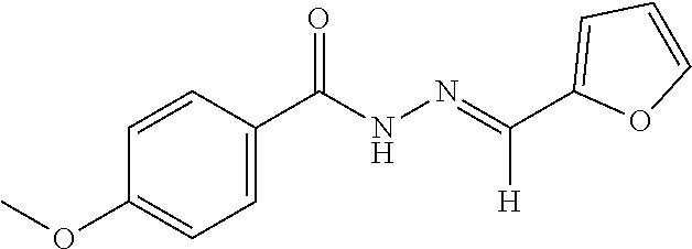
C1(C(=NNC(C2=CC=C(OC)C=C2)=O)[H])=CC=CO1
